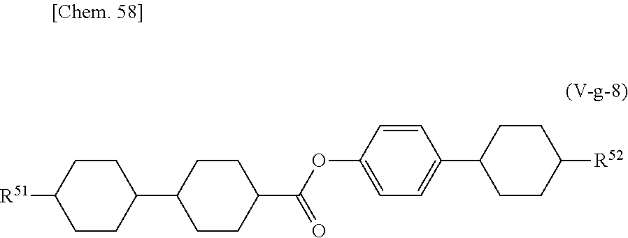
O(C1=CC=C(C2CCC([R52])CC2)C=C1)C(C1CCC(C2CCC([R51])CC2)CC1)=O
